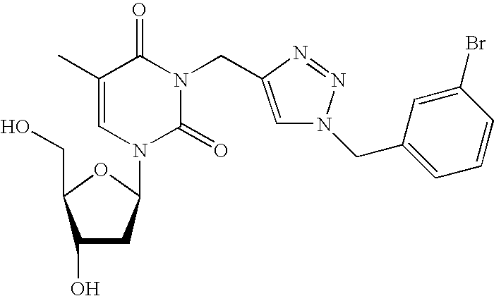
C1(O)CC(N2C(=O)N(CC3=CN(CC4=CC=CC(Br)=C4)N=N3)C(=O)C(C)=C2)OC1CO
